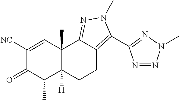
C1([NC])=CC2(C)C([H])(C(C)C1=O)CCC1=C(C3=NN(C)N=N3)N(C)N=C21
